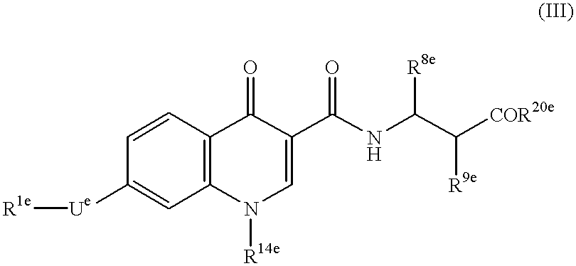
[R1e][Ue]C1=CC2=C(C=C1)C(=O)C(C(NC(C([R9e])[COR20e])[R8e])=O)=CN2[R14e]
